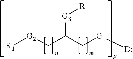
[R1][G2]CC(C[G1][D])[G3][R]
